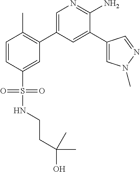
C1=CC(S(NCCC(O)(C)C)(=O)=O)=CC(C2=CN=C(N)C(C3=CN(C)N=C3)=C2)=C1C
